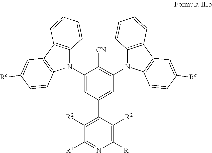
C1([R2])=C(C2=CC(N3C4=C(C5=C3C=CC([Rc])=C5)C=CC=C4)=C([CN])C(N3C4=C(C5=C3C=CC([Rc])=C5)C=CC=C4)=C2)C([R2])=C([R1])N=C1[R1]
